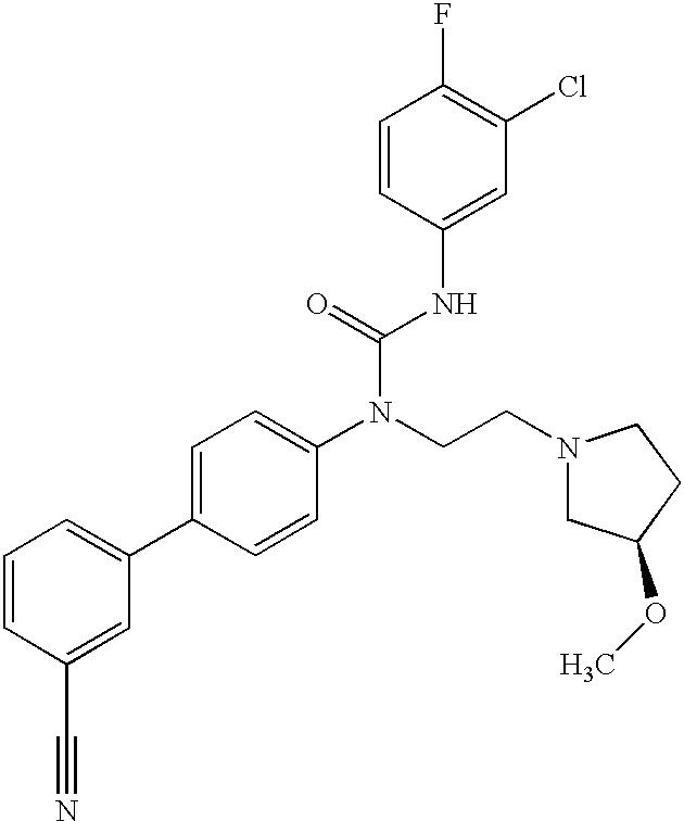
C1=CC(C#N)=CC(C2=CC=C(N(CCN3CCC(OC)C3)C(=O)NC3=CC(Cl)=C(F)C=C3)C=C2)=C1
